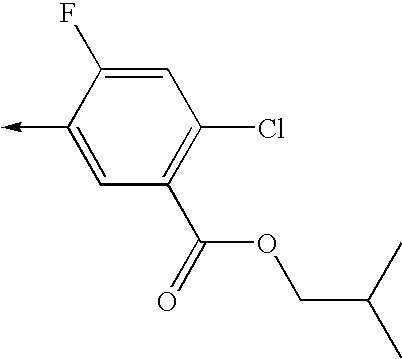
C1(->C)=CC(C(=O)OCC(C)C)=C(Cl)C=C1F
